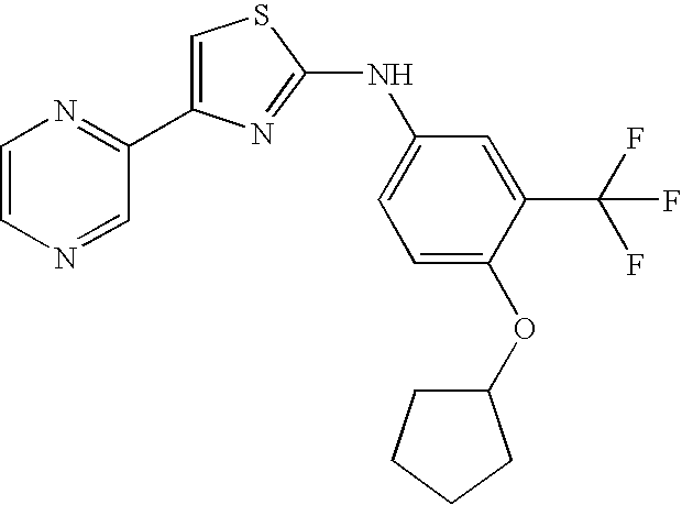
C1=C(C2=NC=CN=C2)N=C(NC2=CC=C(OC3CCCC3)C(C(F)(F)F)=C2)S1
